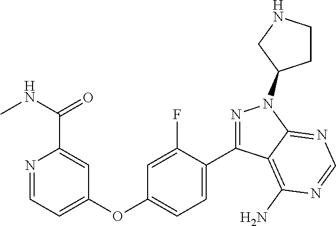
N1=CC=C(OC2=CC=C(C3=NN(C4CCNC4)C4=NC=NC(N)=C34)C(F)=C2)C=C1C(NC)=O
